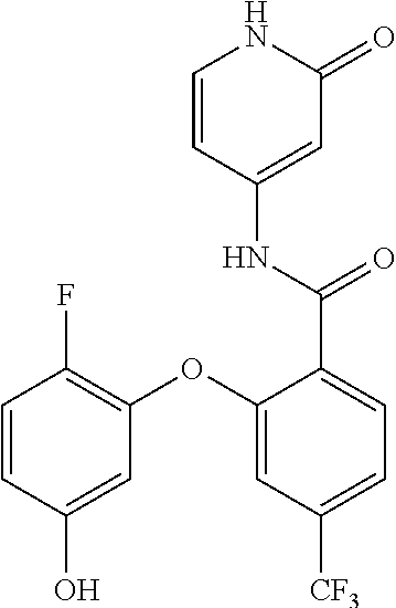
C1=CC(NC(=O)C2=CC=C([CF3])C=C2OC2=C(F)C=CC(O)=C2)=CC(=O)N1
